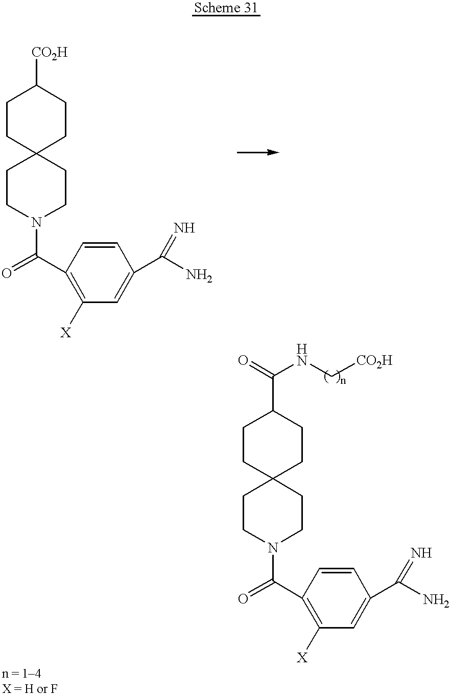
C1CC2(CCC1[CO2H])CCN(C(=O)C1=C([X])C=C(C(=N)N)C=C1)CC2.C1CC2(CCC1C(=O)NC[CO2H])CCN(C(=O)C1=C([X])C=C(C(=N)N)C=C1)CC2
